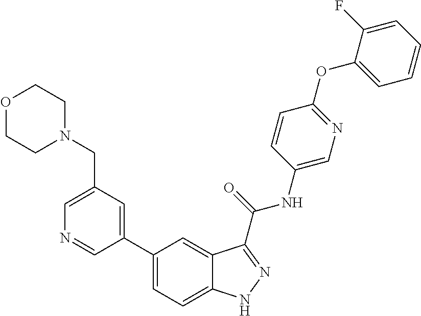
C1(CN2CCOCC2)=CN=CC(C2=CC=C3C(=C2)C(C(NC2=CN=C(OC4=CC=CC=C4F)C=C2)=O)=NN3)=C1
